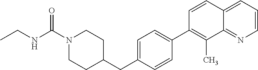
C1=CN=C2C(=C1)C=CC(C1=CC=C(CC3CCN(C(NCC)=O)CC3)C=C1)=C2C
